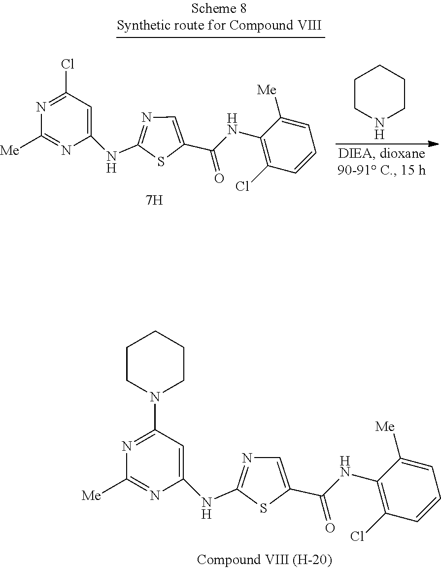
ClC1=C(NC(=O)C2=CN=C(NC3=CC(Cl)=NC([Me])=N3)S2)C([Me])=CC=C1.C1CCNCC1.ClC1=C(NC(=O)C2=CN=C(NC3=CC(N4CCCCC4)=NC([Me])=N3)S2)C([Me])=CC=C1
